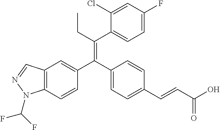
C12=C(C=CC(C(C3=CC=C(C=CC(O)=O)C=C3)=C(CC)C3=CC=C(F)C=C3Cl)=C1)N(C(F)F)N=C2
